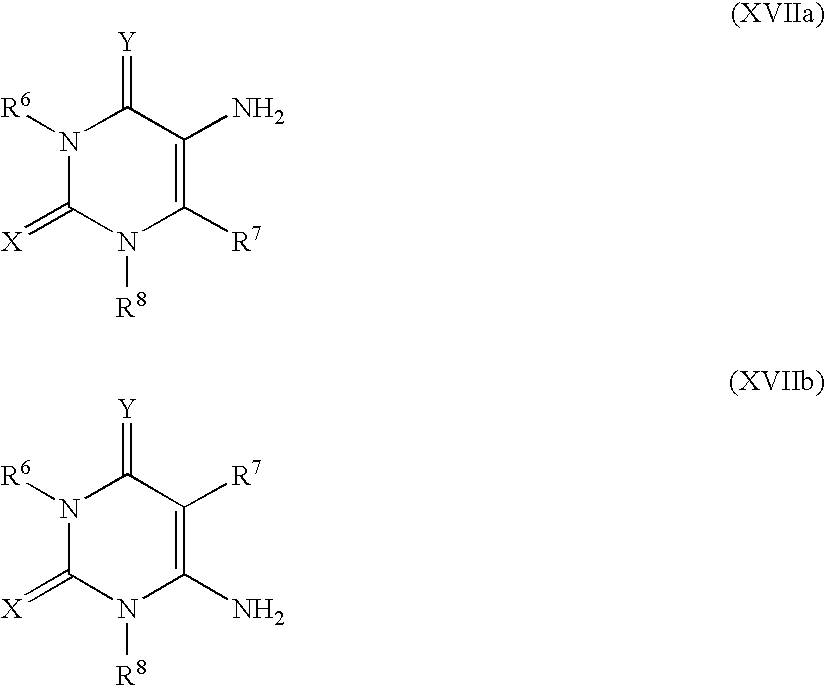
N1([R6])C(=[X])N([R8])C([R7])=C(N)C1=[Y].N1([R6])C(=[X])N([R8])C(N)=C([R7])C1=[Y]
